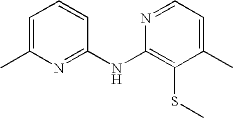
C1=C(C)N=C(NC2=C(SC)C(C)=CC=N2)C=C1
